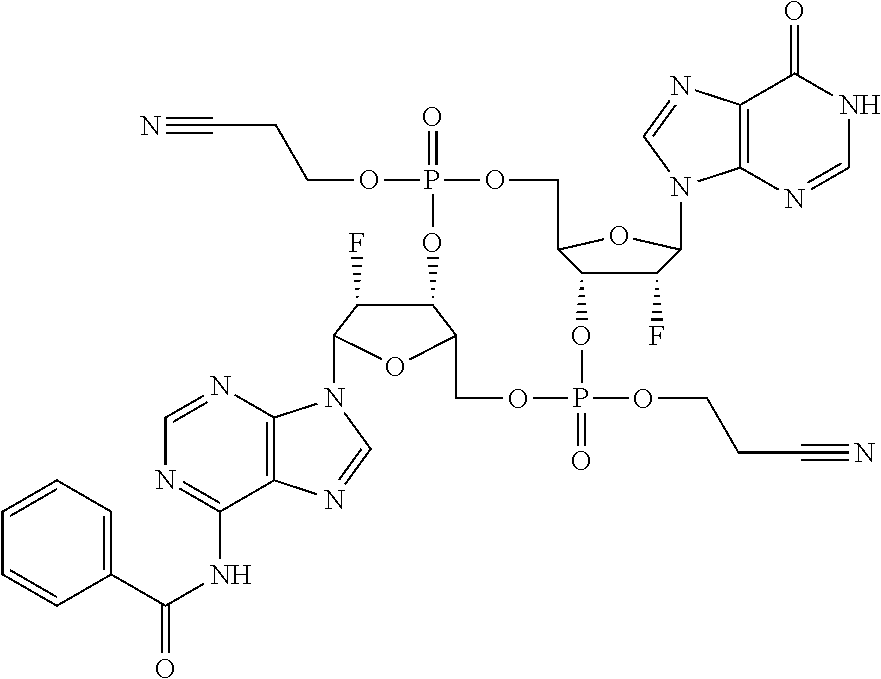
N#CCCOP1(=O)OCC2C(OP(OCCC#N)(=O)OCC3C(O1)C(F)C(N1C4=C(N=C1)C(NC(C1=CC=CC=C1)=O)=NC=N4)O3)C(F)C(N1C3=C(N=C1)C(=O)NC=N3)O2
